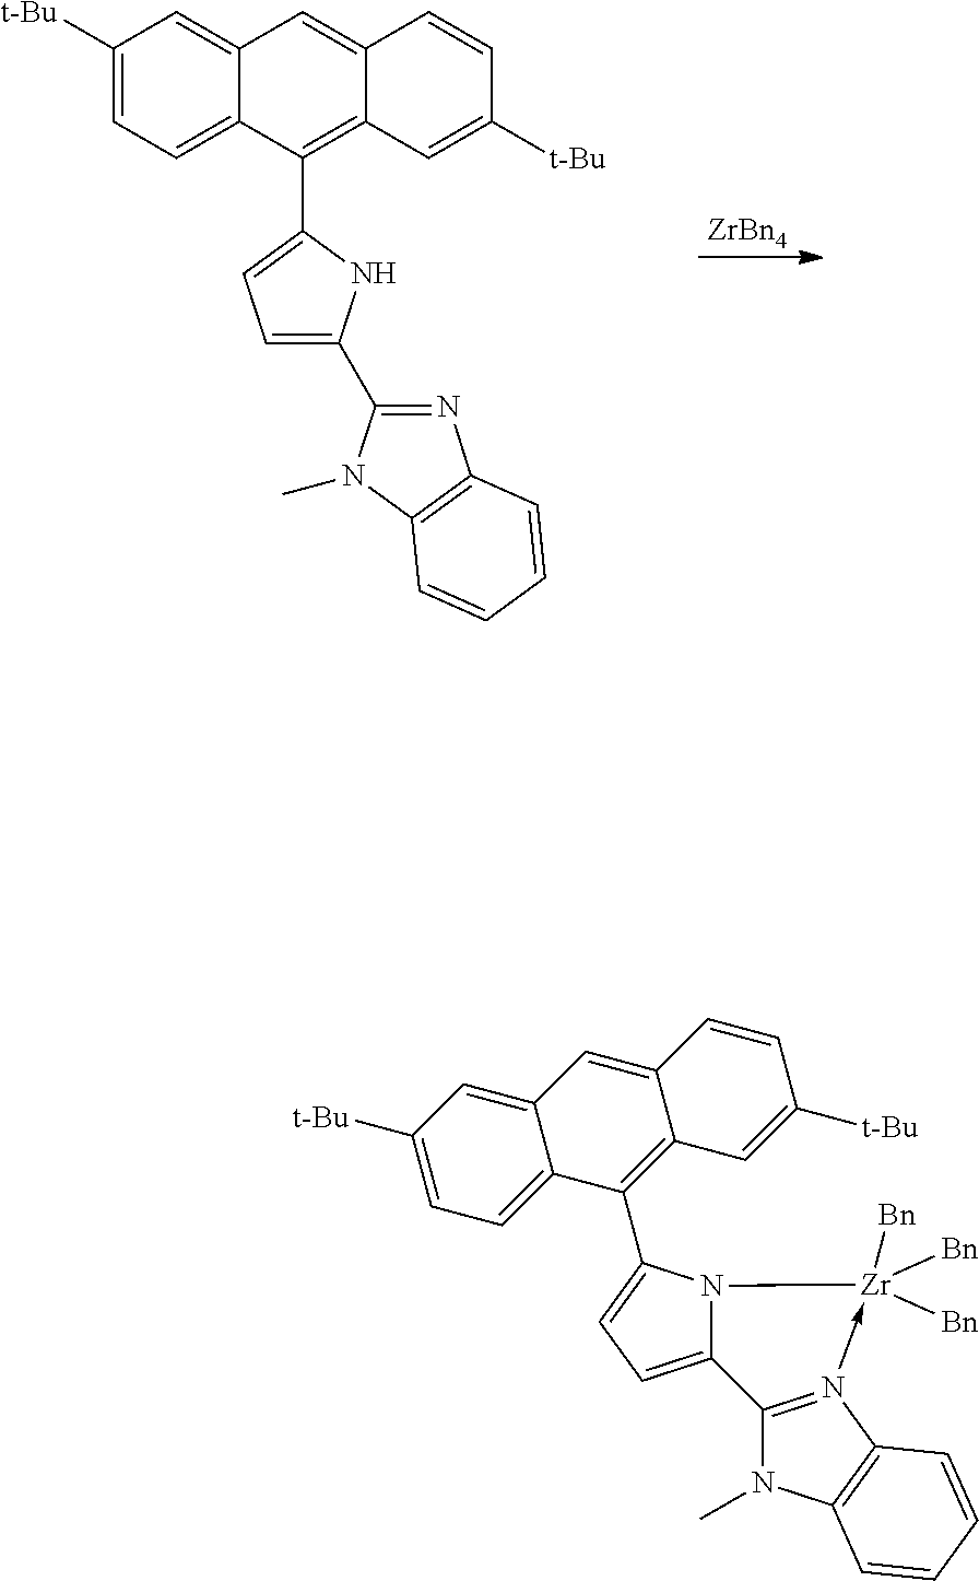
[ZrBn4].C1([t-Bu])=CC=C2C(=C1)C=C1C(=C2C2=CC=C(C3=NC4=C(N3C)C=CC=C4)N2)C=C([t-Bu])C=C1.C1([t-Bu])=CC=C2C(=C1)C=C1C(=C2C2=CC=C3N2[Zr]([Bn])([Bn])([Bn])-N2=C3N(C)C3=C2C=CC=C3)C=C([t-Bu])C=C1
